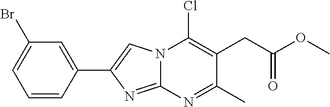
N12C(=NC(C3=CC(Br)=CC=C3)=C1)N=C(C)C(CC(=O)OC)=C2Cl
